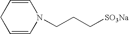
C1C=CN(CCC[SO3Na])C=C1
